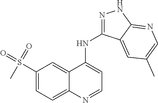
S(C1=CC=C2C(=C1)C(NC1=NNC3=NC=C(C)C=C13)=CC=N2)(=O)(=O)C
